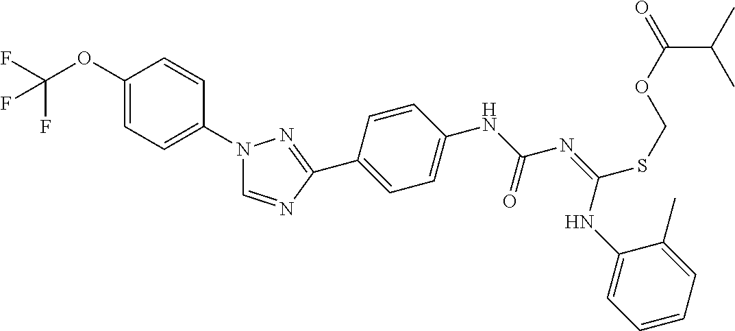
C1(OC(F)(F)F)=CC=C(N2C=NC(C3=CC=C(NC(N=C(NC4=CC=CC=C4C)SCOC(C(C)C)=O)=O)C=C3)=N2)C=C1
